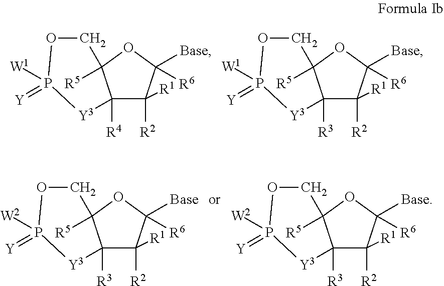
C12([R4])C([R2])([R1])C([Base])([R6])OC1([R5])COP([W1])(=[Y])[Y3]2.C12([R3])C([R2])([R1])C([Base])([R6])OC1([R5])COP([W1])(=[Y])[Y3]2.C12([R3])C([R2])([R1])C([Base])([R6])OC1([R5])COP([W2])(=[Y])[Y3]2.C12([R3])C([R2])([R1])C([Base])([R6])OC1([R5])COP([W2])(=[Y])[Y3]2
